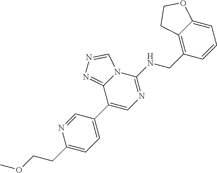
C1(C2=CN=C(NCC3=C4C(=CC=C3)OCC4)N3C2=NN=C3)=CC=C(CCOC)N=C1
